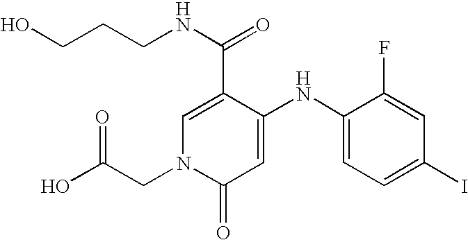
C1(C(=O)NCCCO)=CN(CC(O)=O)C(=O)C=C1NC1=CC=C(I)C=C1F
